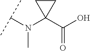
C(N(C1(C(=O)O)CC1)C)(C)C
